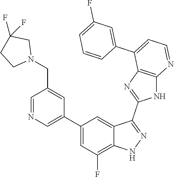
C1=NC=C(C2=CC(F)=C3C(=C2)C(C2=NC4=C(N2)N=CC=C4C2=CC(F)=CC=C2)=NN3)C=C1CN1CC(F)(F)CC1
